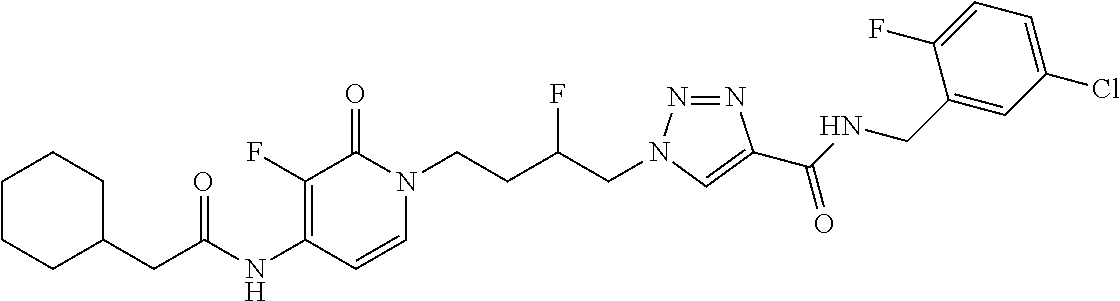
C1=CN(CCC(CN2N=NC(C(NCC3=CC(Cl)=CC=C3F)=O)=C2)F)C(=O)C(F)=C1NC(CC1CCCCC1)=O
